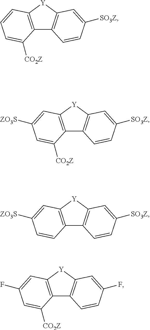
C12=C([Y]C3=C1C=CC([SO3Z])=C3)C=CC=C2[CO2Z].C12=C([Y]C3=C1C=CC([SO3Z])=C3)C=C([ZO3S])C=C2[CO2Z].C12=C([Y]C3=C1C=CC([SO3Z])=C3)C=C([ZO3S])C=C2.C12=C([Y]C3=C1C=CC(F)=C3)C=C(F)C=C2[CO2Z]
